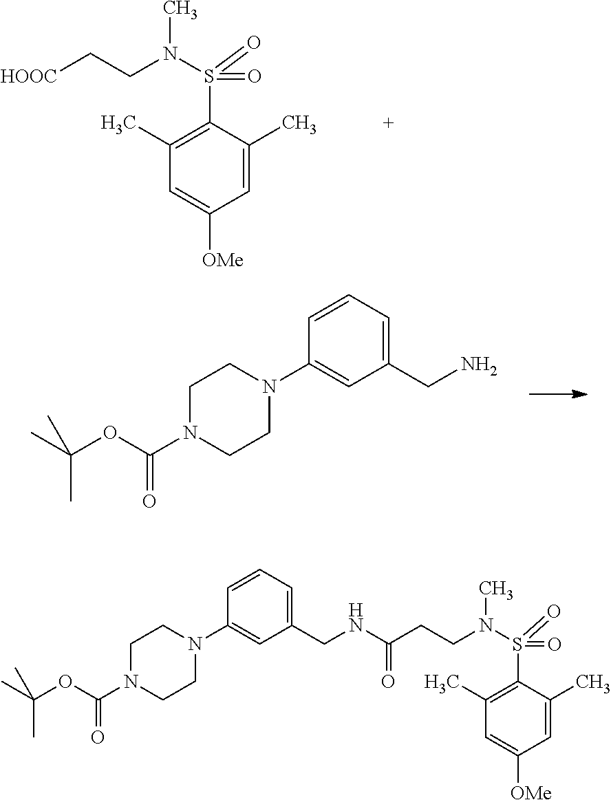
C1=C(C)C(S(=O)(N(C)CC[HOOC])=O)=C(C)C=C1[OMe].N1(C2=CC(CN)=CC=C2)CCN(C(OC(C)(C)C)=O)CC1.C1(C)=CC([OMe])=CC(C)=C1S(=O)(N(C)CCC(=O)NCC1=CC=CC(N2CCN(C(OC(C)(C)C)=O)CC2)=C1)=O
